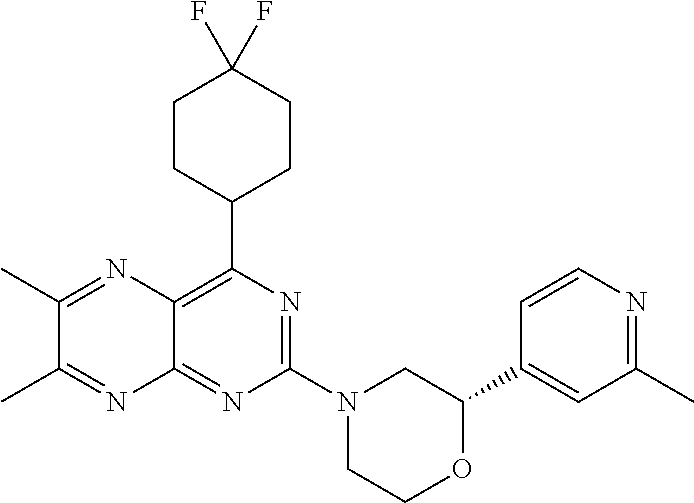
C1(C2=CC(C)=NC=C2)OCCN(C2=NC(C3CCC(F)(F)CC3)=C3C(=N2)N=C(C)C(C)=N3)C1
